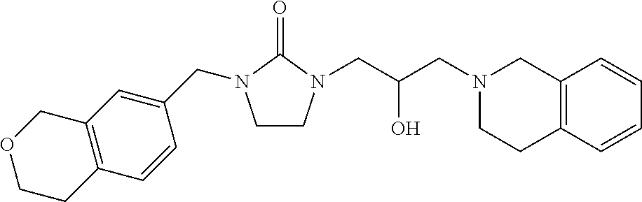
C1CN(CC(CN2CCC3=C(C2)C=CC=C3)O)C(=O)N1CC1=CC2=C(C=C1)CCOC2
